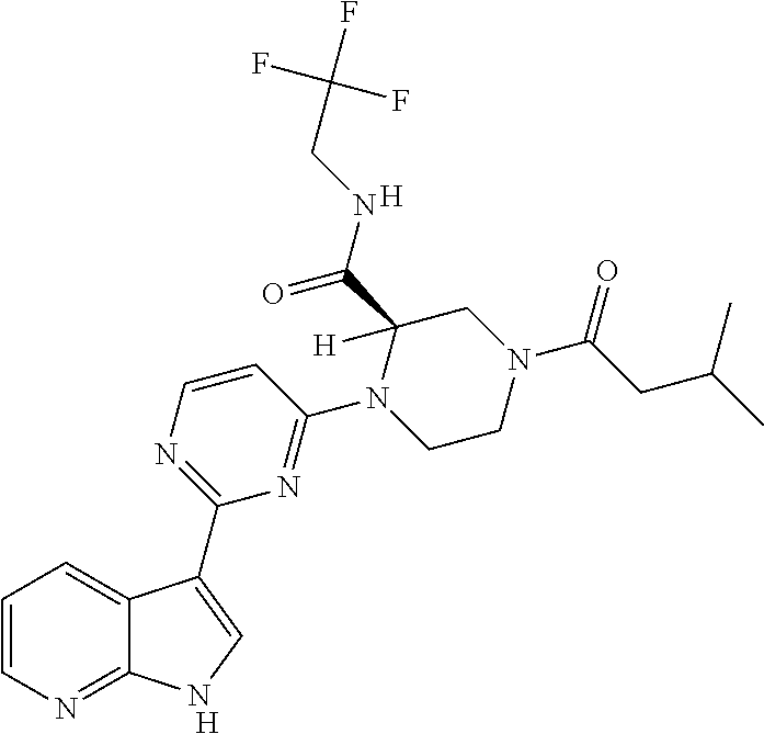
C1=CN=C2C(=C1)C(C1=NC=CC(N3CCN(C(CC(C)C)=O)CC3(C(NCC(F)(F)F)=O)[H])=N1)=CN2.[H].[H]
